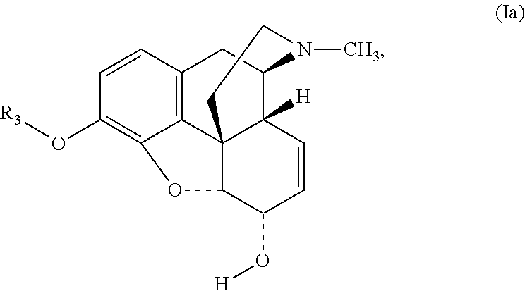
C1=CC2=C3C(=C1O[R3])OC1C34C([H])(C(C2)N(C)CC4)C=CC1O[H]
